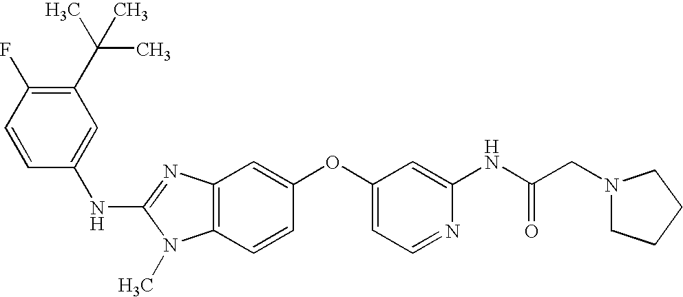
N(C1=NC2=C(N1C)C=CC(OC1=CC=NC(NC(CN3CCCC3)=O)=C1)=C2)C1=CC(C(C)(C)C)=C(F)C=C1
